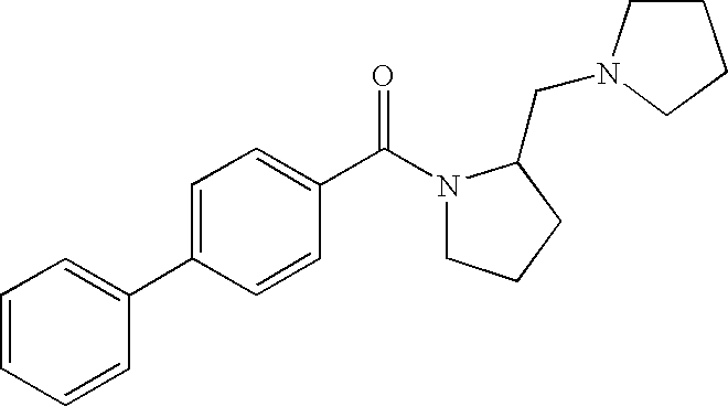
C1=CC=CC(C2=CC=C(C(N3CCCC3CN3CCCC3)=O)C=C2)=C1
